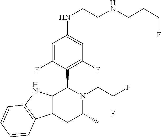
C12=C(NC3=C1C=CC=C3)C(C1=C(F)C=C(NCCNCCCF)C=C1F)N(CC(F)F)C(C)C2
